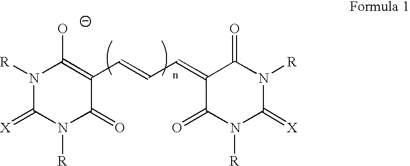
N1([R])C(=[X])N([R])C(=O)C(C=CC=C2C(=O)N([R])C(=[X])N([R])C2=O)=C1O
